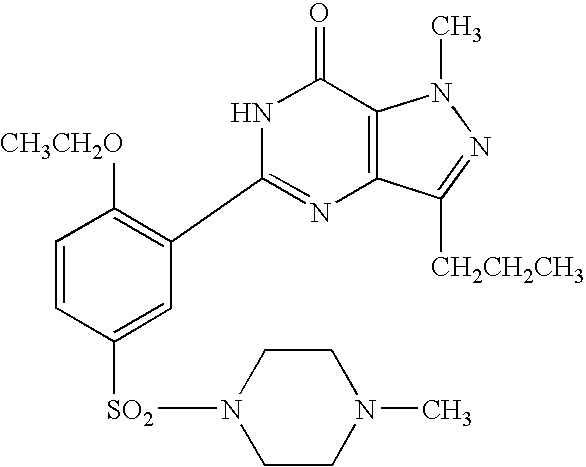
N1C(C2=C([CH3CH2O])C=CC([SO2]N3CCN(C)CC3)=C2)=NC2=C(C1=O)N(C)N=C2[CH2CH2CH3]
